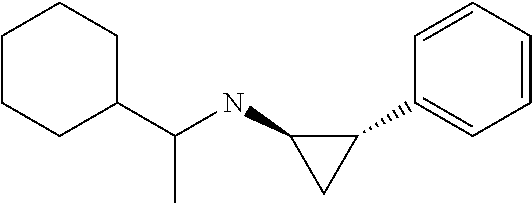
C1(C2=CC=CC=C2)C(NC(C2CCCCC2)C)C1
